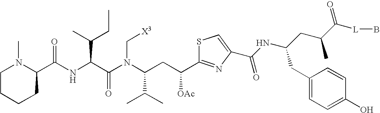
C1CCCC(C(NC(C(N(C(CC(C2=NC(C(NC(CC(C([L]B)=O)C)CC3=CC=C(O)C=C3)=O)=CS2)[OAc])C(C)C)C[X3])=O)C(CC)C)=O)N1C
